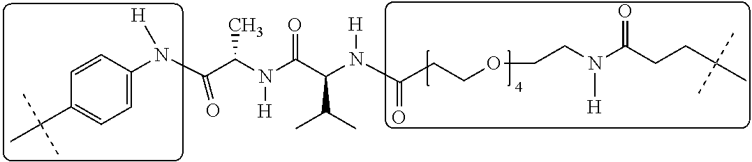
N(C(C(N(C(C(N(C(CCOCCN(C(CCC(C)(C)C)=O)[H])=O)[H])C(C)C)=O)[H])C)=O)(C1=CC=C(C(C)(C)C)C=C1)[H]
